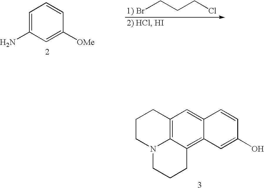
C(Br)CCCl.C1=C(N)C=C([OMe])C=C1.C1CN2C3=C(C1)C=C1C(=C3CCC2)C=C(O)C=C1
